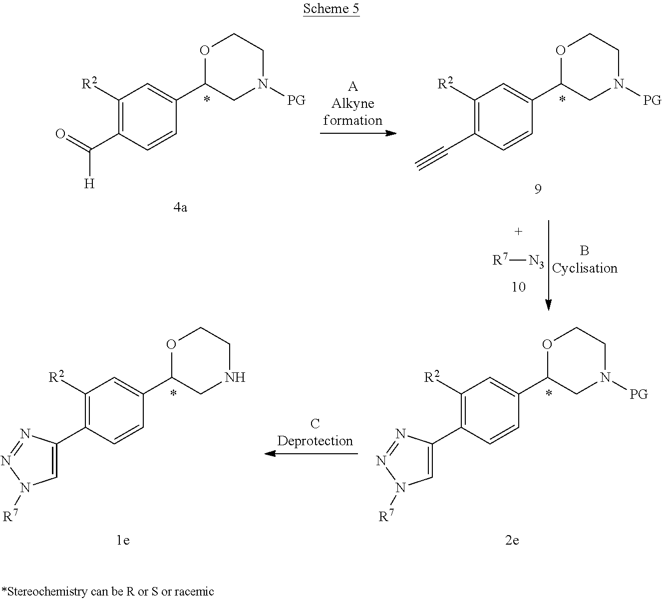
C1([R2])=C(C([H])=O)C=CC(C2OCCN([PG])C2)=C1.C1([R2])=C(C#C)C=CC(C2OCCN([PG])C2)=C1.[R7][N3].C1([R2])=C(C2=CN([R7])N=N2)C=CC(C2OCCN([PG])C2)=C1.C1([R2])=C(C2=CN([R7])N=N2)C=CC(C2OCCNC2)=C1
